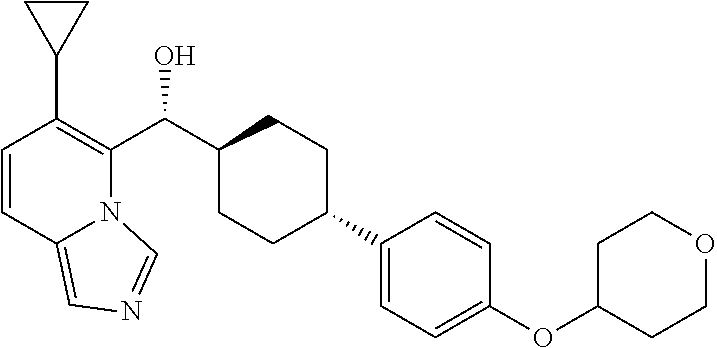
C1=CC2=CN=CN2C(C(C2CCC(C3=CC=C(OC4CCOCC4)C=C3)CC2)O)=C1C1CC1
